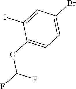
IC1=CC(Br)=CC=C1OC(F)F
